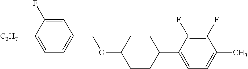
C1=C(F)C([C3H7])=CC=C1COC1CCC(C2=CC=C(C)C(F)=C2F)CC1
